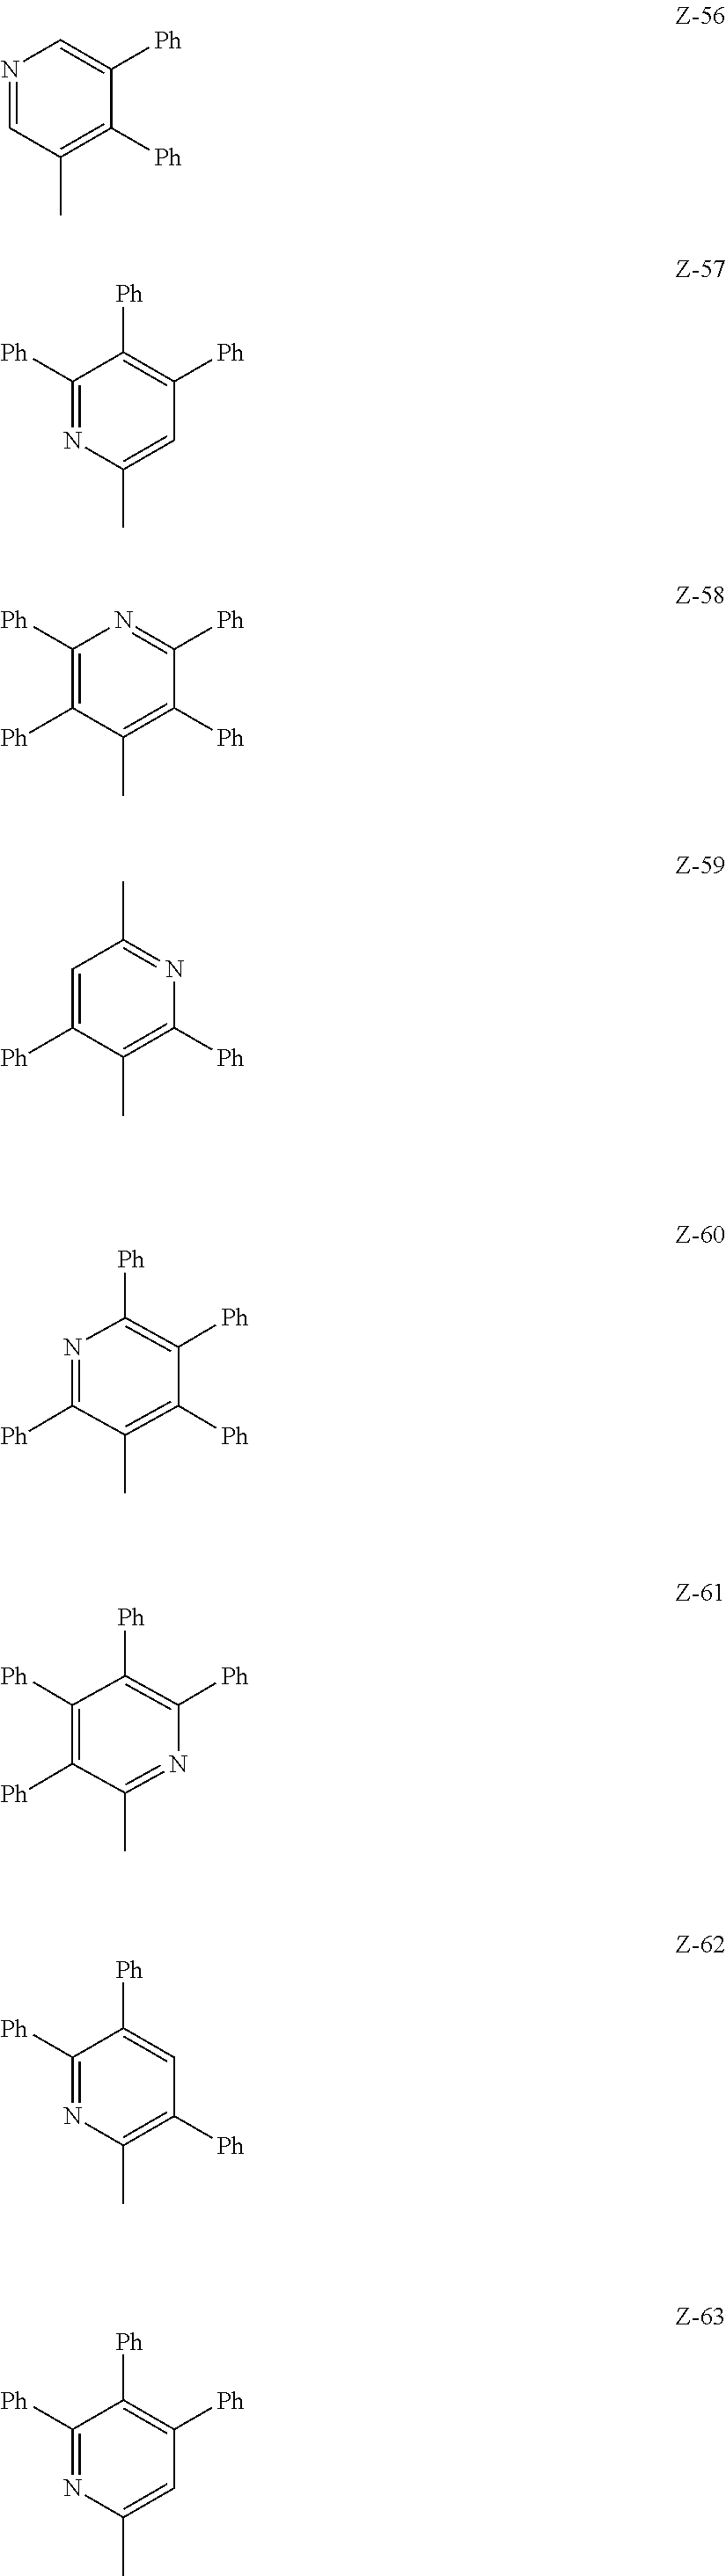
N1=CC(C)=C([Ph])C([Ph])=C1.C1([Ph])=NC(C)=CC([Ph])=C1[Ph].C1([Ph])=C([Ph])C(C)=C([Ph])C([Ph])=N1.C1=C([Ph])C(C)=C([Ph])N=C1C.N1=C([Ph])C(C)=C([Ph])C([Ph])=C1[Ph].C1([Ph])=C([Ph])C(C)=NC([Ph])=C1[Ph].C1([Ph])=NC(C)=C([Ph])C=C1[Ph].C1([Ph])=NC(C)=CC([Ph])=C1[Ph]
